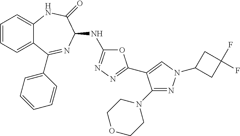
C1=CC=C2C(=C1)NC(=O)C(NC1=NN=C(C3=CN(C4CC(F)(F)C4)N=C3N3CCOCC3)O1)N=C2C1=CC=CC=C1
